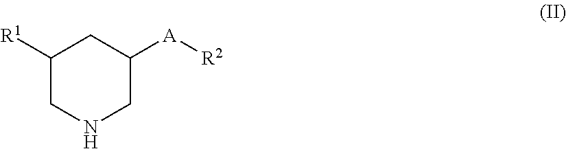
C1([R1])CNCC([A][R2])C1
